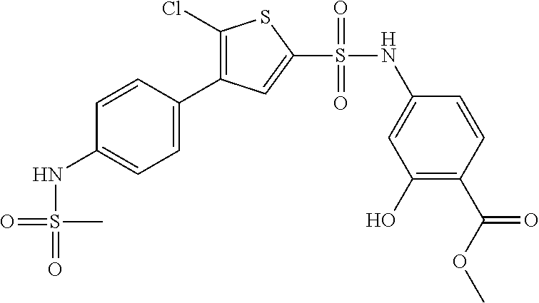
C1(S(=O)(=O)NC2=CC(O)=C(C(=O)OC)C=C2)=CC(C2=CC=C(NS(=O)(C)=O)C=C2)=C(Cl)S1
